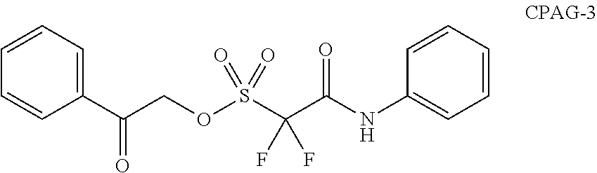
C1=CC=C(C(COS(C(C(NC2=CC=CC=C2)=O)(F)F)(=O)=O)=O)C=C1
